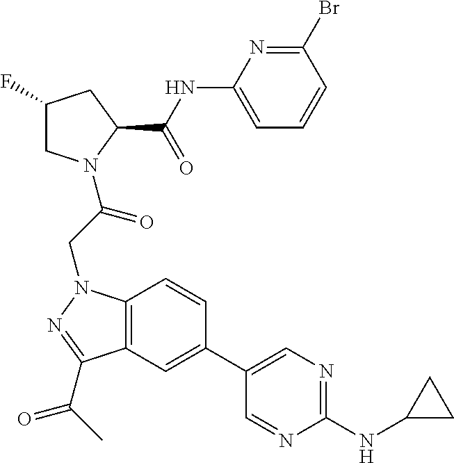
BrC1=NC(NC(C2CC(F)CN2C(CN2C3=C(C(C(C)=O)=N2)C=C(C2=CN=C(NC4CC4)N=C2)C=C3)=O)=O)=CC=C1
